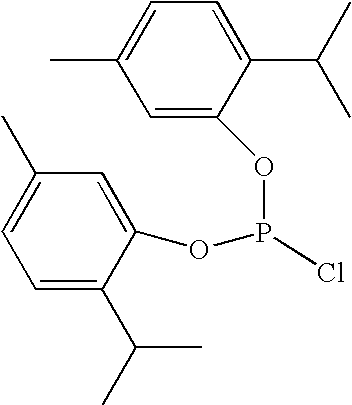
C1=C(OP(OC2=CC(C)=CC=C2C(C)C)Cl)C(C(C)C)=CC=C1C
